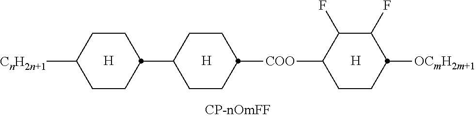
[H].[H].C1CC([CnH2n+1])CCC1C1CCC([COO]C2C(F)C(F)C([OCmH2m+1])CC2)CC1.[H]
